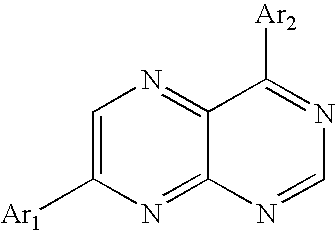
C1=C([Ar1])N=C2C(=N1)C([Ar2])=NC=N2
